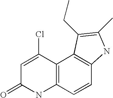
C12=C(C=CC3=C1C(CC)=C(C)N3)NC(=O)C=C2Cl
